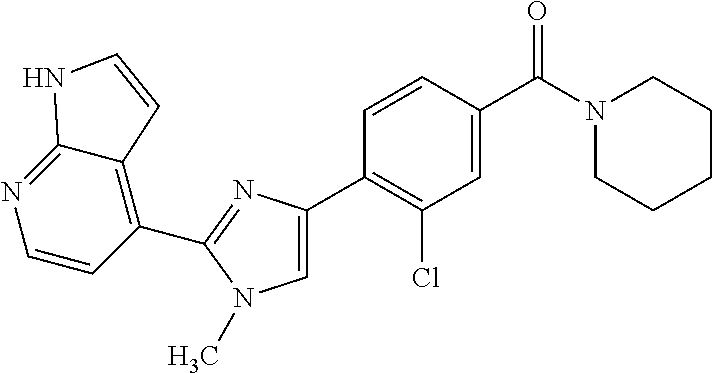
C1(C2=NC(C3=C(Cl)C=C(C(N4CCCCC4)=O)C=C3)=CN2C)=C2C(=NC=C1)NC=C2
